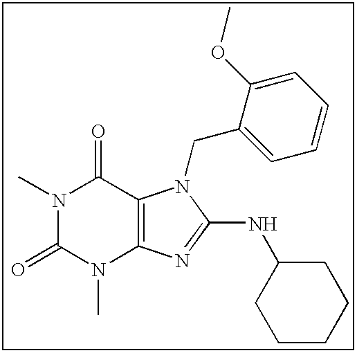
CN1C(=O)N(C)C2=C(C1=O)N(CC1=CC=CC=C1OC)C(NC1CCCCC1)=N2
